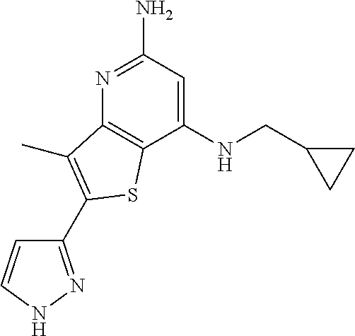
C1(NCC2CC2)=CC(N)=NC2=C1SC(C1=NNC=C1)=C2C
